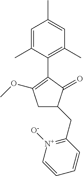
C1=C(C)C=C(C)C(C2=C(OC)CC(CC3=[N+]([O-])C=CC=C3)C2=O)=C1C
